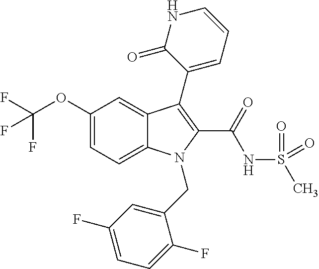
C12=CC=C(OC(F)(F)F)C=C1C(C1=CC=CNC1=O)=C(C(=O)NS(C)(=O)=O)N2CC1=CC(F)=CC=C1F
